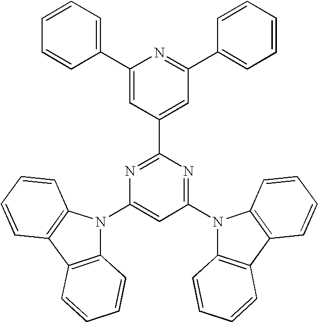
C1(N2C3=C(C4=C2C=CC=C4)C=CC=C3)=CC(N2C3=C(C4=C2C=CC=C4)C=CC=C3)=NC(C2=CC(C3=CC=CC=C3)=NC(C3=CC=CC=C3)=C2)=N1
